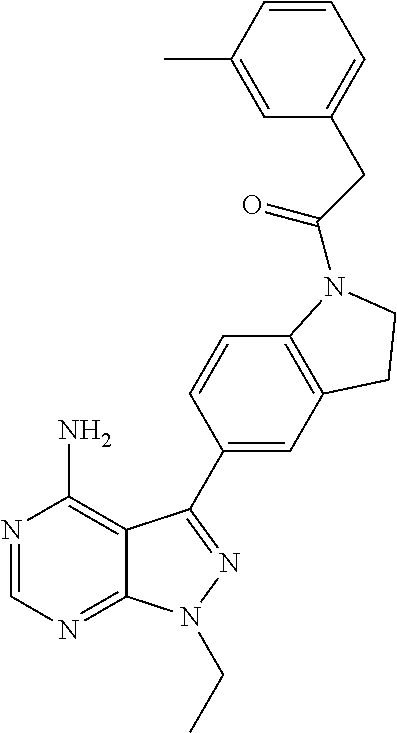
N1=CN=C2C(=C1N)C(C1=CC3=C(C=C1)N(C(=O)CC1=CC=CC(C)=C1)CC3)=NN2CC
